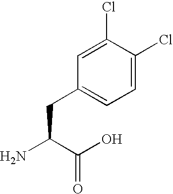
NC(C(O)=O)CC1=CC=C(Cl)C(Cl)=C1
